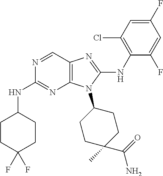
N1=CC2=C(N=C1NC1CCC(F)(F)CC1)N(C1CCC(C)(C(=O)N)CC1)C(NC1=C(Cl)C=C(F)C=C1F)=N2
